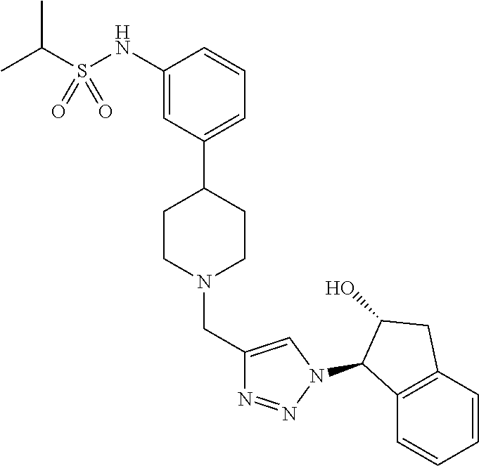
C1(NS(C(C)C)(=O)=O)=CC(C2CCN(CC3=CN(C4C5=C(C=CC=C5)CC4O)N=N3)CC2)=CC=C1
